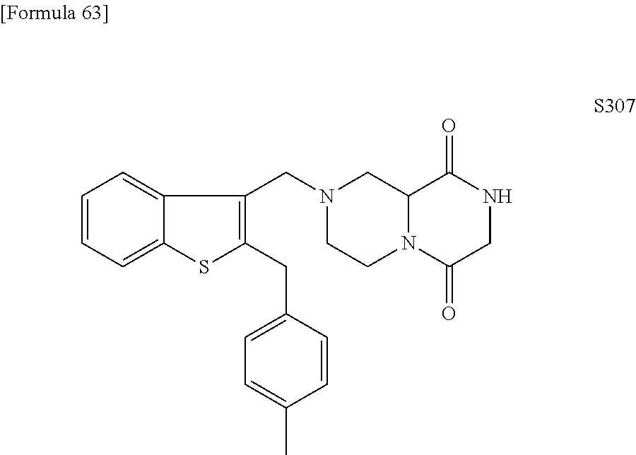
C1=CC=C2C(=C1)C(CN1CCN3C(C1)C(=O)NCC3=O)=C(CC1=CC=C(C)C=C1)S2
